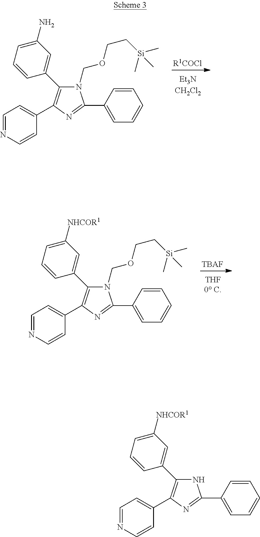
C1=NC=CC(C2=C(C3=CC(N)=CC=C3)N(COCC[Si](C)(C)C)C(C3=CC=CC=C3)=N2)=C1.[R1COCl].C1=NC=CC(C2=C(C3=CC([NHCOR1])=CC=C3)N(COCC[Si](C)(C)C)C(C3=CC=CC=C3)=N2)=C1.[TBAF].C1=NC=CC(C2=C(C3=CC([NHCOR1])=CC=C3)NC(C3=CC=CC=C3)=N2)=C1
